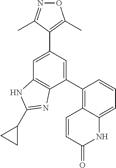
N1=C(C)C(C2=CC3=C(C(C4=C5C(=CC=C4)NC(=O)C=C5)=C2)N=C(C2CC2)N3)=C(C)O1
